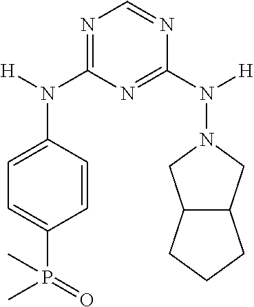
C1=CC(N([H])C2=NC=NC(N([H])N3CC4C(C3)CCC4)=N2)=CC=C1P(=O)(C)C
